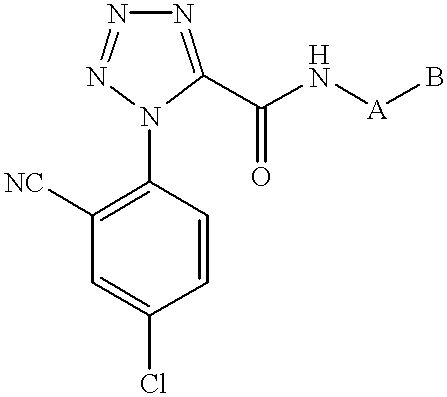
N1=C(C(N[A]B)=O)N(C2=C([NC])C=C(Cl)C=C2)N=N1
